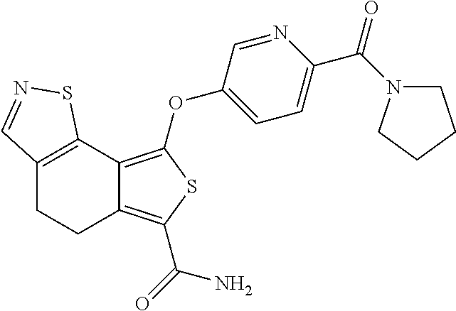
C12=C(C3=C(OC4=CC=C(C(N5CCCC5)=O)N=C4)SC(C(=O)N)=C3CC1)SN=C2
